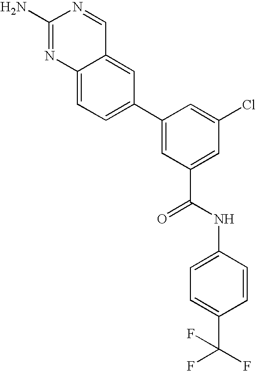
C12=CC(C3=CC(C(=O)NC4=CC=C(C(F)(F)F)C=C4)=CC(Cl)=C3)=CC=C1N=C(N)N=C2
